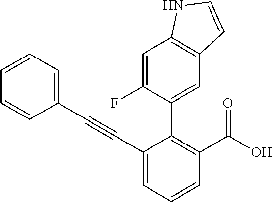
C1=CC=CC(C#CC2=CC=CC(C(=O)O)=C2C2=CC3=C(C=C2F)NC=C3)=C1
